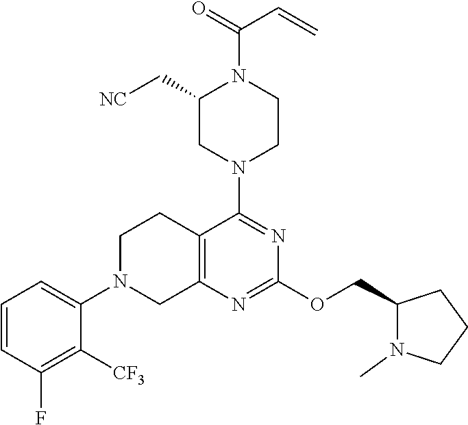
N1(C2=NC(OCC3N(C)CCC3)=NC3=C2CCN(C2=CC=CC(F)=C2[CF3])C3)CCN(C(=O)C=C)C(C[NC])C1
